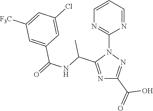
N1=C(C(NC(=O)C2=CC([F3C])=CC(Cl)=C2)C)N(C2=NC=CC=N2)N=C1C(=O)O
